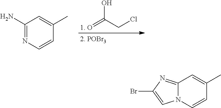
[1. O]=C(CCl)O.C1(N)=NC=CC(C)=C1.C12=NC(Br)=CN1C=CC(C)=C2
